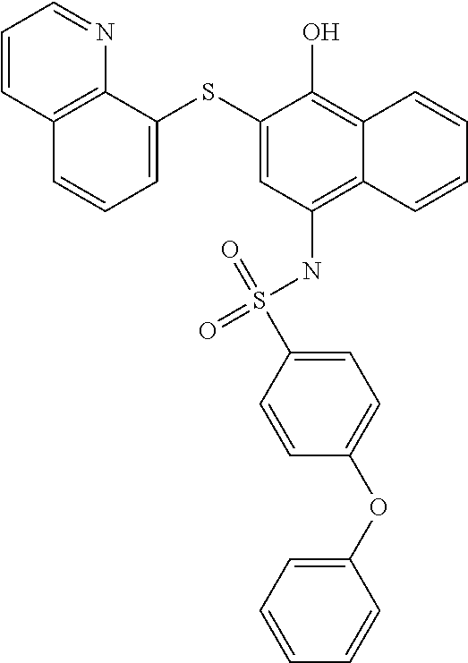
C12=C(NS(=O)(=O)C3=CC=C(OC4=CC=CC=C4)C=C3)C=C(SC3=CC=CC4=C3N=CC=C4)C(O)=C1C=CC=C2
